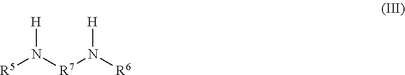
[R5]N([R7]N([R6])[H])[H]
